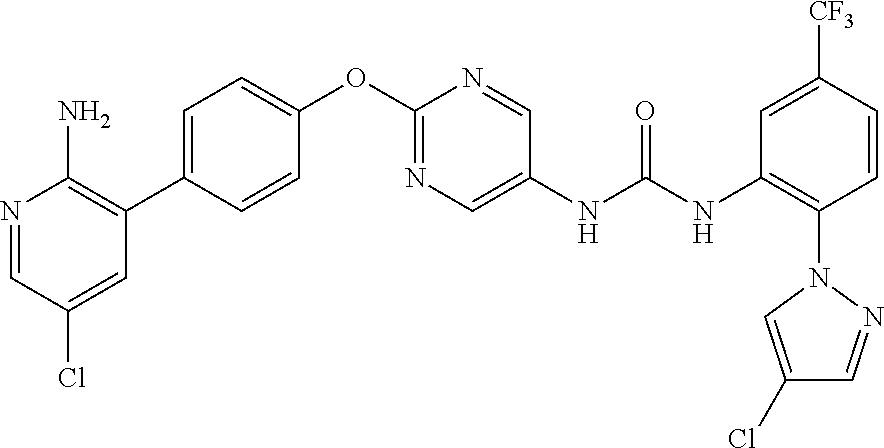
C1=CC(C2=C(N)N=CC(Cl)=C2)=CC=C1OC1=NC=C(NC(NC2=C(N3N=CC(Cl)=C3)C=CC([CF3])=C2)=O)C=N1
